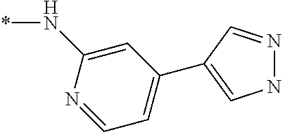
C1(N*)=CC(C2=CNN=C2)=CC=N1
